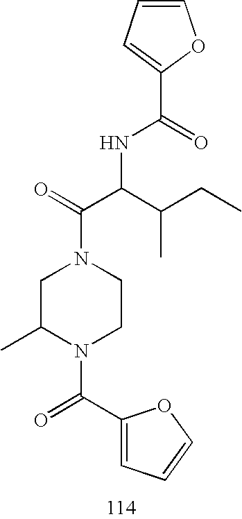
C1=CC=C(C(=O)NC(C(=O)N2CCN(C(C3=CC=CO3)=O)C(C)C2)C(CC)C)O1
